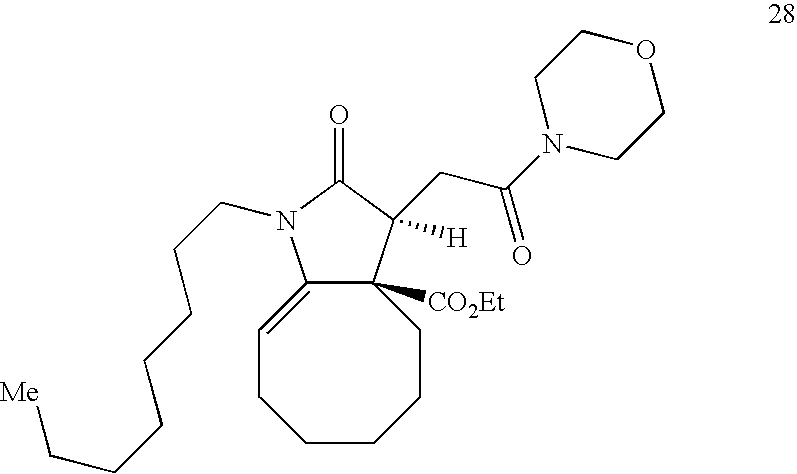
C12=CCCCCCC1([CO2Et])C(CC(N1CCOCC1)=O)([H])C(=O)N2CCCCCCC[Me]
